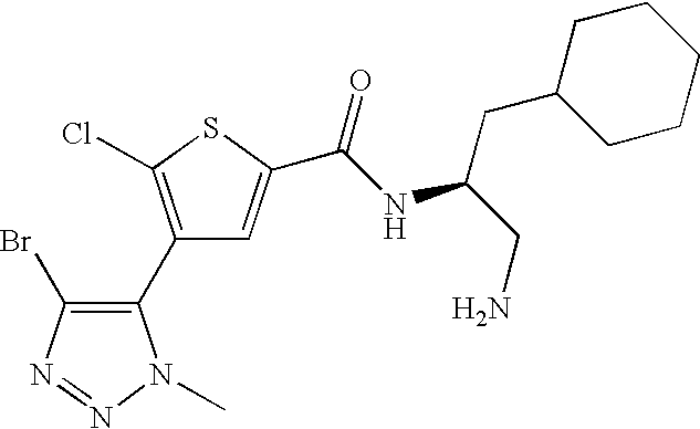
C1(C2=C(Br)N=NN2C)=C(Cl)SC(C(NC(CN)CC2CCCCC2)=O)=C1
